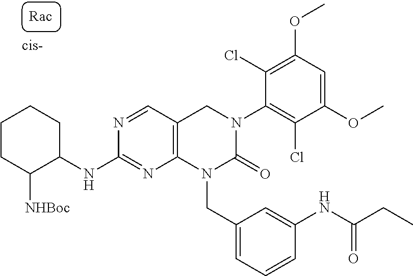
C1CC([NHBoc])C(NC2=NC3=C(C=N2)CN(C2=C(Cl)C(OC)=CC(OC)=C2Cl)C(=O)N3CC2=CC=CC(NC(CC)=O)=C2)CC1
